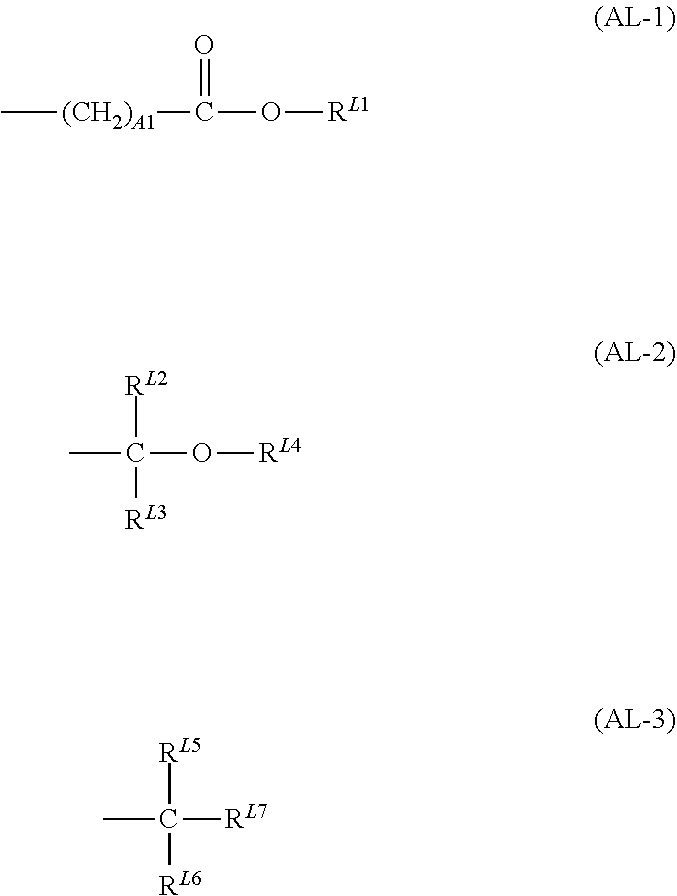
C[(CH2)A1]C(O[RL1])=O.CC(O[RL4])([RL2])[RL3].CC([RL7])([RL5])[RL6]
